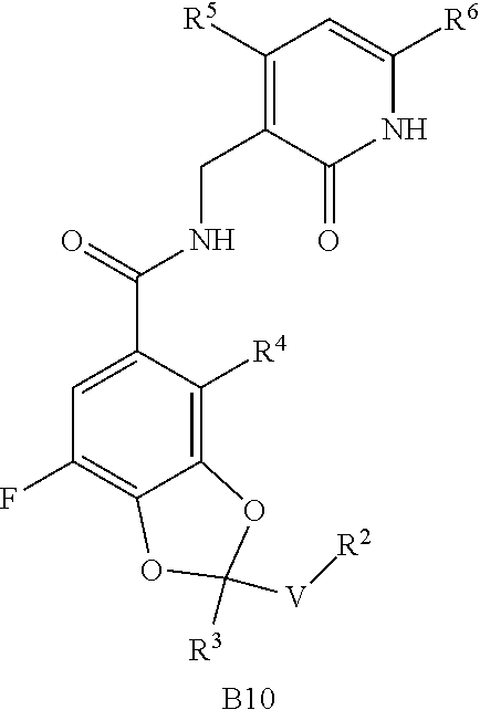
C1=C(C(=O)NCC2=C([R5])C=C([R6])NC2=O)C([R4])=C2C(=C1F)OC([R3])([V][R2])O2.[B10]
